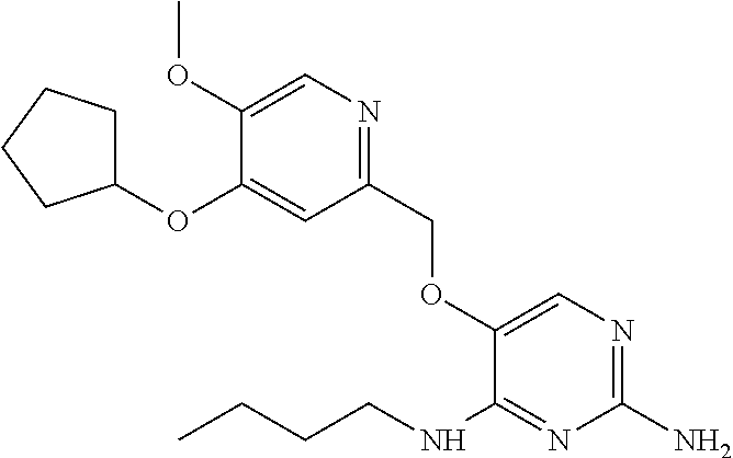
C1(N)=NC=C(OCC2=NC=C(OC)C(OC3CCCC3)=C2)C(NCCCC)=N1
